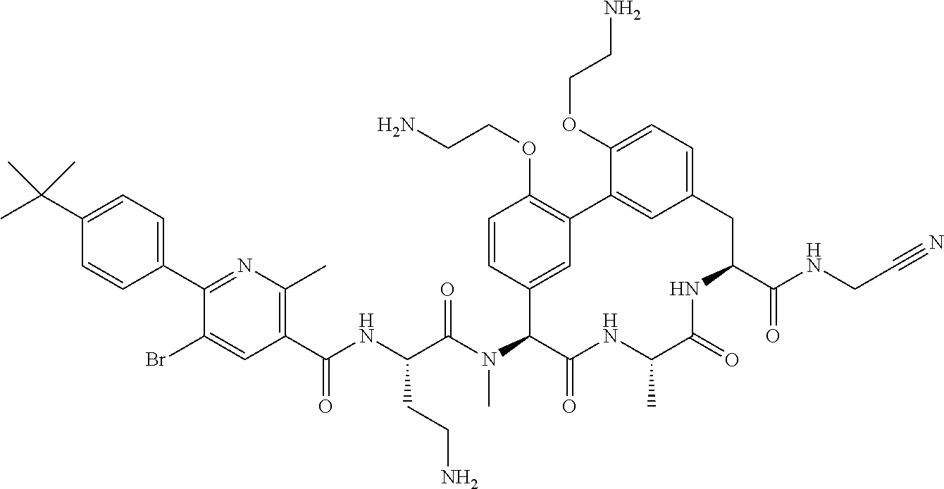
C1(C(NC(C(N(C2C(=O)NC(C)C(=O)NC(C(NCC#N)=O)CC3=CC=C(OCCN)C(=C3)C3=C(OCCN)C=CC2=C3)C)=O)CCN)=O)=C(C)N=C(C2=CC=C(C(C)(C)C)C=C2)C(Br)=C1
